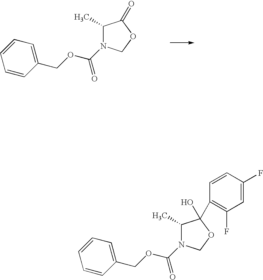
C1(C)C(=O)OCN1C(OCC1=CC=CC=C1)=O.C1(C)C(C2=C(F)C=C(F)C=C2)(O)OCN1C(OCC1=CC=CC=C1)=O
